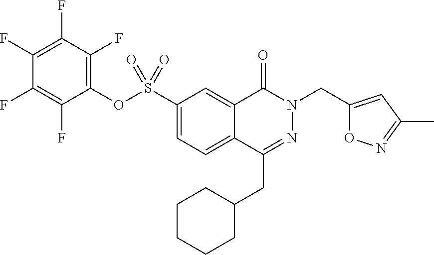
C1(S(OC2=C(F)C(F)=C(F)C(F)=C2F)(=O)=O)=CC=C2C(=C1)C(=O)N(CC1=CC(C)=NO1)N=C2CC1CCCCC1
